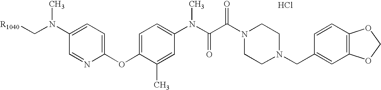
[R1040]CN(C1=CC=C(OC2=CC=C(N(C(C(N3CCN(CC4=CC5=C(C=C4)OCO5)CC3)=O)=O)C)C=C2C)N=C1)C.Cl
